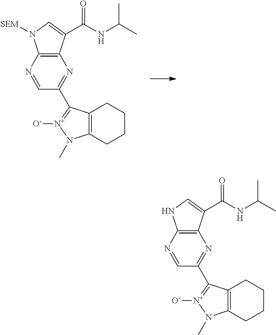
C1=NC2=C(N=C1C1=[N+]([O-])N(C)C3=C1CCCC3)C(C(NC(C)C)=O)=CN2[SEM].C1=NC2=C(N=C1C1=[N+]([O-])N(C)C3=C1CCCC3)C(C(NC(C)C)=O)=CN2
